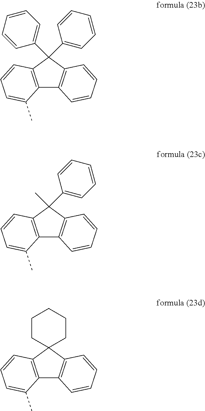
C12=C(C(C3=CC=CC=C3)(C3=CC=CC=C3)C3=C1C=CC=C3)C=CC=C2C.C12=C(C(C)(C3=CC=CC=C3)C3=C1C=CC=C3)C=CC=C2C.C12=C(C3(C4=C1C=CC=C4)CCCCC3)C=CC=C2C
